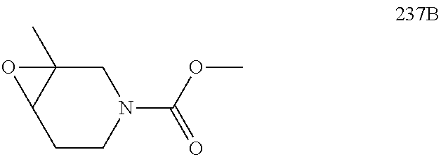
C1C2(C)C(CCN1C(OC)=O)O2
